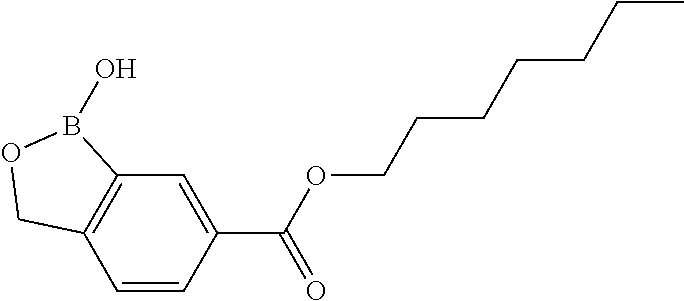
C12=C(C=CC(C(OCCCCCCC)=O)=C1)COB2O
